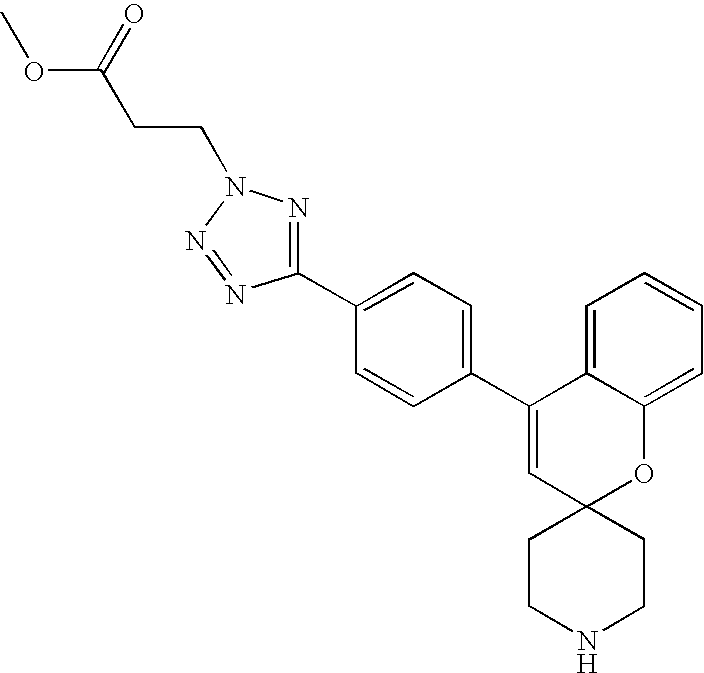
C1(C2=CC=C(C3=CC4(OC5=CC=CC=C35)CCNCC4)C=C2)=NN(CCC(=O)OC)N=N1
